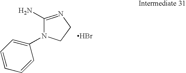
C1(N)=NCCN1C1=CC=CC=C1.Br
